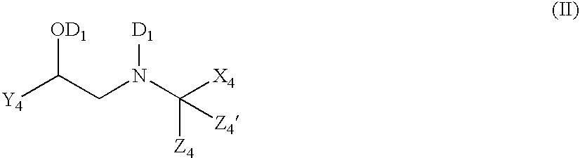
[Y4]C(CN(C([X4])([Z4])[Z4])[D1])[OD1]
